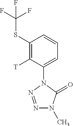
C1(SC(F)(F)F)=C([T])C(N2N=NN(C)C2=O)=CC=C1
